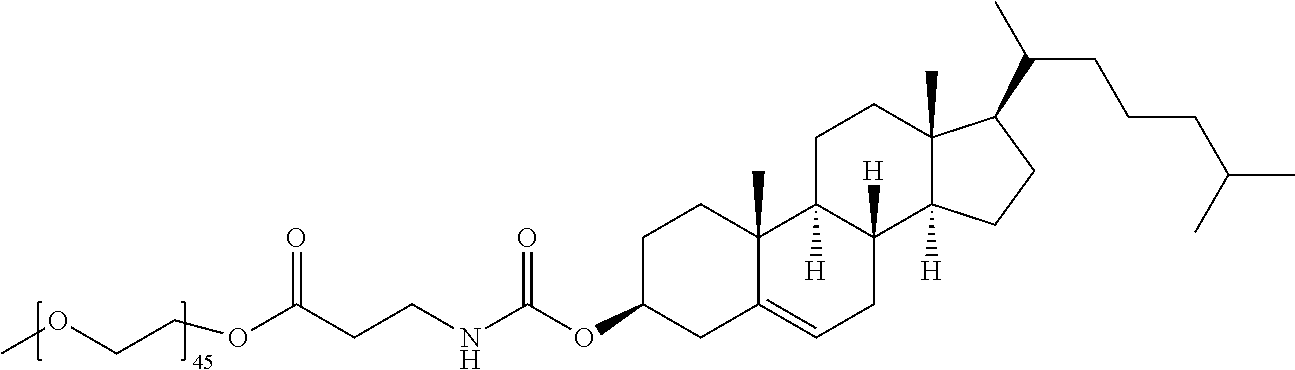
C1C(OC(NCCC(OCCOC)=O)=O)CC2=CCC3([H])C([H])(C2(C)C1)CCC1(C)C3([H])CCC1C(C)CCCC(C)C
